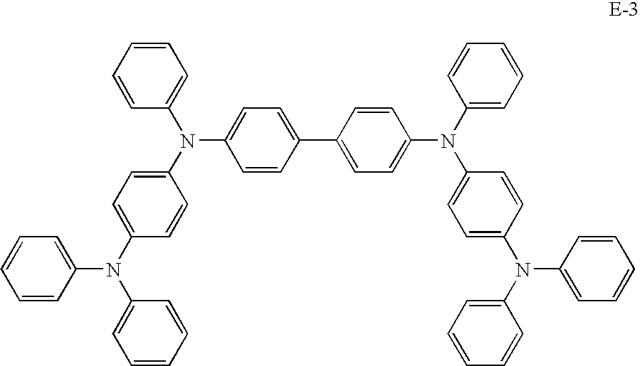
C1=CC(C2=CC=C(N(C3=CC=CC=C3)C3=CC=C(N(C4=CC=CC=C4)C4=CC=CC=C4)C=C3)C=C2)=CC=C1N(C1=CC=C(N(C2=CC=CC=C2)C2=CC=CC=C2)C=C1)C1=CC=CC=C1
